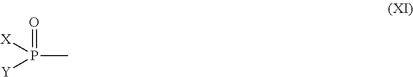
P(C)(=O)([X])[Y]
